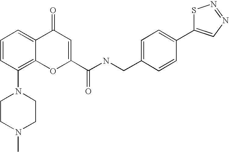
N1(C2=C3C(=CC=C2)C(=O)C=C(C(NCC2=CC=C(C4=CN=NS4)C=C2)=O)O3)CCN(C)CC1
